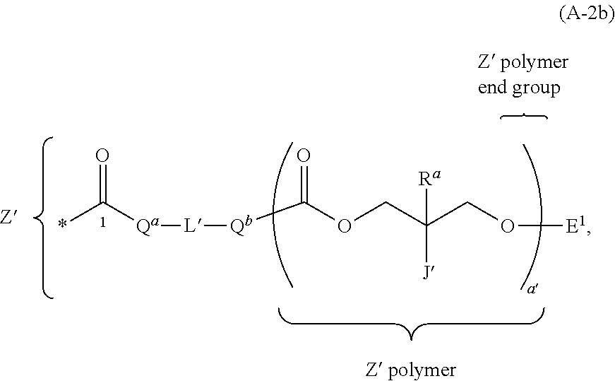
*C([Qa][L][Qb]C(OCC(CO[E1])([J])[Ra])=O)=O
